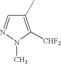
C1(C)=C([CHF2])N(C)N=C1
